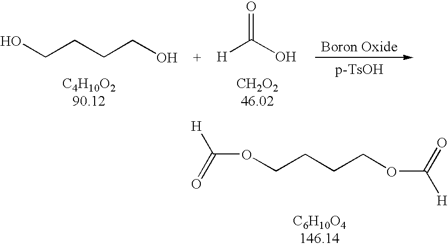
OCCCCO.[H]C(O)=O.O(CCCCOC([H])=O)C([H])=O
